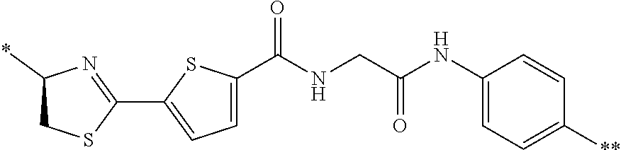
C1(C2=NC(*)CS2)=CC=C(C(NCC(NC2=CC=C([**])C=C2)=O)=O)S1
